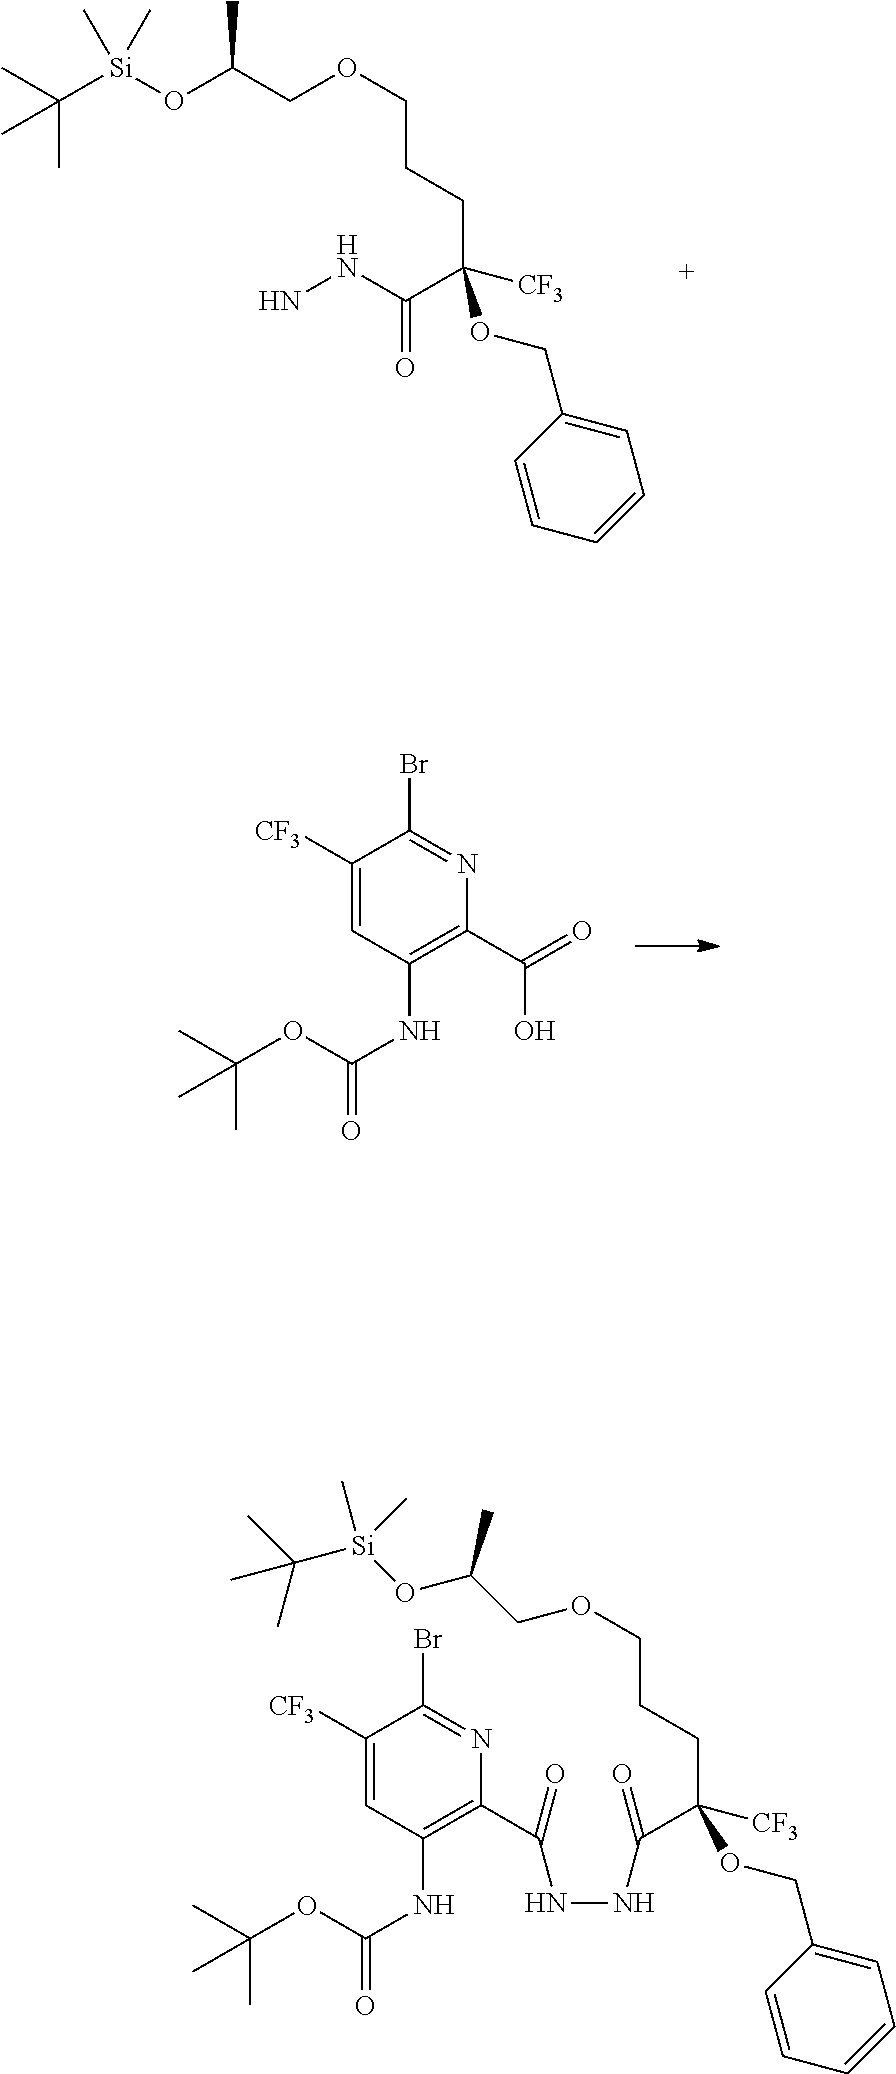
C([Si](OC(COCCCC([CF3])(C(NN)=O)OCC1=CC=CC=C1)C)(C)C)(C)(C)C.C(C1=C(NC(=O)OC(C)(C)C)C=C([CF3])C(Br)=N1)(=O)O.C(C(OCC1=CC=CC=C1)([CF3])C(=O)NNC(C1=C(NC(=O)OC(C)(C)C)C=C([CF3])C(Br)=N1)=O)CCOCC(O[Si](C(C)(C)C)(C)C)C
